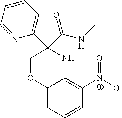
C12=CC=CC([N+]([O-])=O)=C1NC(C1=CC=CC=N1)(C(=O)NC)CO2
